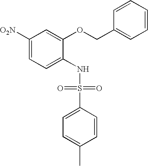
C1([O2N])=CC=C(NS(=O)(=O)C2=CC=C(C)C=C2)C(OCC2=CC=CC=C2)=C1
